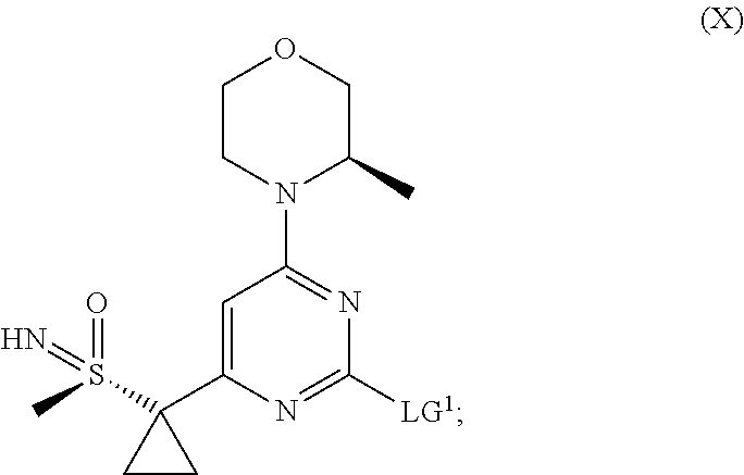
C1CN(C2=NC([LG1])=NC(C3(S(C)(=N)=O)CC3)=C2)C(C)CO1
